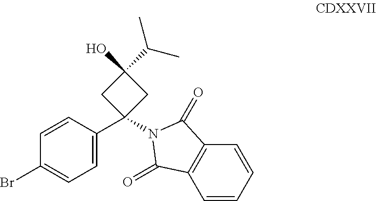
BrC1=CC=C(C2(N3C(=O)C4=C(C=CC=C4)C3=O)CC(O)(C(C)C)C2)C=C1
